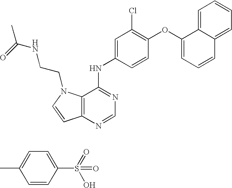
C12=C(N=CN=C1NC1=CC(Cl)=C(OC3=CC=CC4=CC=CC=C34)C=C1)C=CN2CCNC(C)=O.C1=CC(S(=O)(=O)O)=CC=C1C
